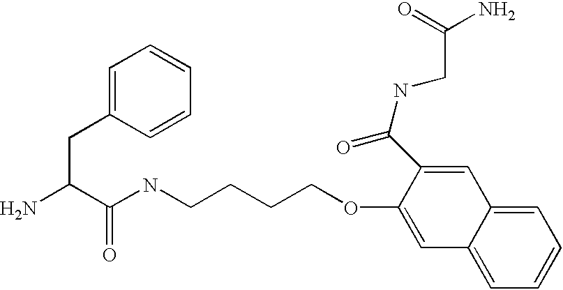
NC(C(NCCCCOC1=CC2=CC=CC=C2C=C1C(NCC(=O)N)=O)=O)CC1=CC=CC=C1
